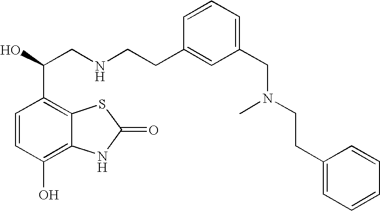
C1=CC(O)=C2C(=C1C(O)CNCCC1=CC(CN(CCC3=CC=CC=C3)C)=CC=C1)SC(=O)N2
